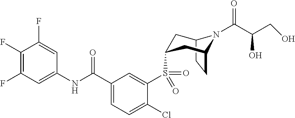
C12CCC(CC(S(C3=CC(C(NC4=CC(F)=C(F)C(F)=C4)=O)=CC=C3Cl)(=O)=O)C1)N2C(C(CO)O)=O
